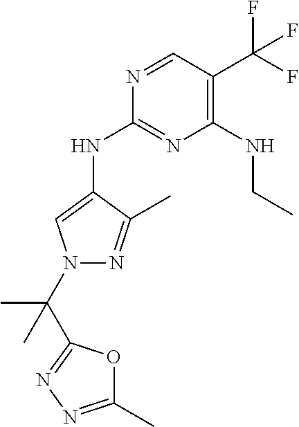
C1(NC2=CN(C(C3=NN=C(C)O3)(C)C)N=C2C)=NC(NCC)=C(C(F)(F)F)C=N1
